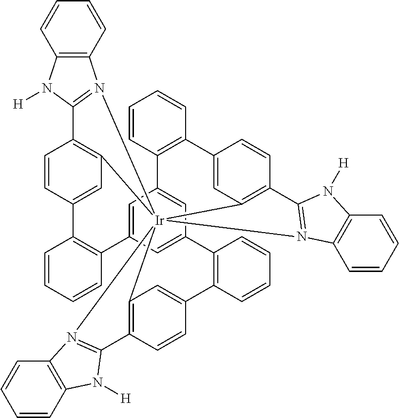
C12=C3C=CC(=C1)C1=C(C=CC=C1)C1=CC4=CC(=C1)C1=C(C=CC=C1)C1=CC5=C(C=C1)C1=N([Ir]256(C2=C(C=CC(=C2)C2=C4C=CC=C2)C2=N6C4=C(N2[H])C=CC=C4)N2=C3N([H])C3=C2C=CC=C3)C2=C(C=CC=C2)N1[H]
